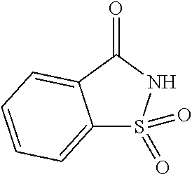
C12=CC=CC=C1C(=O)NS2(=O)=O
